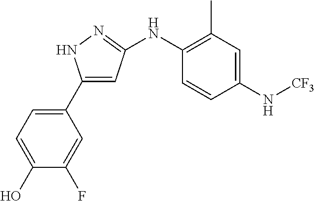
C1(C2=CC=C(O)C(F)=C2)=CC(NC2=C(C)C=C(N[CF3])C=C2)=NN1
